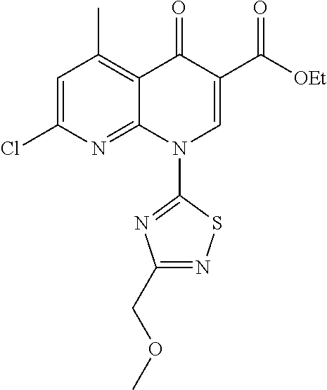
C1=C(Cl)N=C2C(=C1C)C(=O)C(C([OEt])=O)=CN2C1=NC(COC)=NS1
